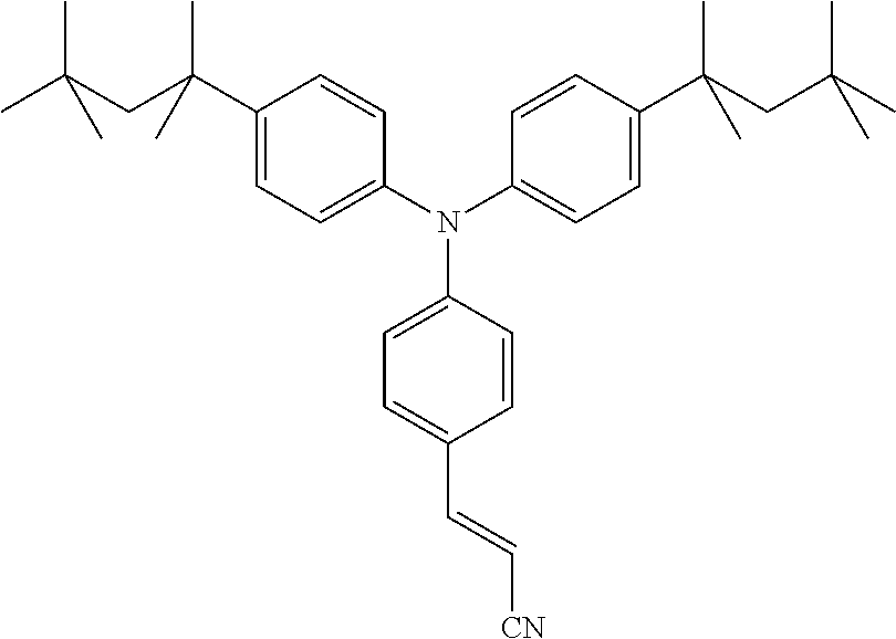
N(C1=CC=C(C(CC(C)(C)C)(C)C)C=C1)(C1=CC=C(C=C[CN])C=C1)C1=CC=C(C(CC(C)(C)C)(C)C)C=C1
